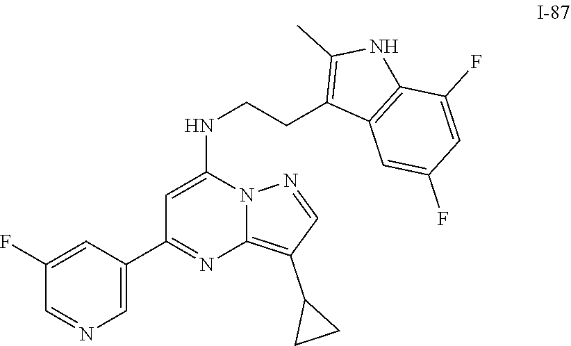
N12C(=C(C3CC3)C=N1)N=C(C1=CN=CC(F)=C1)C=C2NCCC1=C(C)NC2=C1C=C(F)C=C2F
